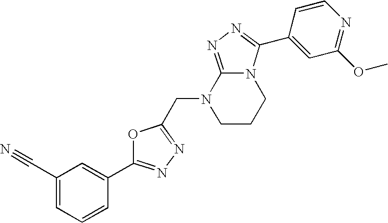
C1(C#N)=CC=CC(C2=NN=C(CN3CCCN4C3=NN=C4C3=CC(OC)=NC=C3)O2)=C1
